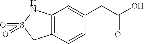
C12=C(C=CC(CC(O)=O)=C1)CS(=O)(=O)N2
